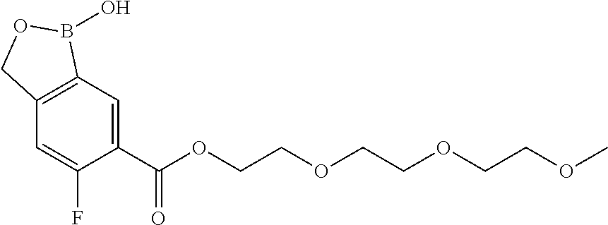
C1=C(C(OCCOCCOCCOC)=O)C(F)=CC2=C1B(O)OC2
